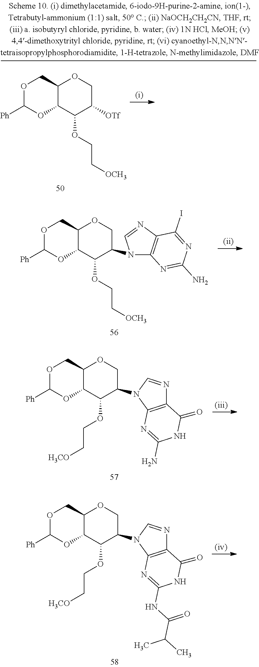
O1C([Ph])OC2C(C1)OCC(N1C3=C(N=C1)C(I)=NC(N)=N3)C2OCC[OCH3].O1C([Ph])OC2C(C1)OCC(N1C=NC3=C1N=C(N)NC3=O)C2OCC[H3CO].O1C([Ph])OC2C(C1)OCC(N1C=NC3=C1N=C(NC(C(C)C)=O)NC3=O)C2OCC[H3CO].O1C([Ph])OC2C(C1)OCC([OTf])C2OCC[OCH3]
